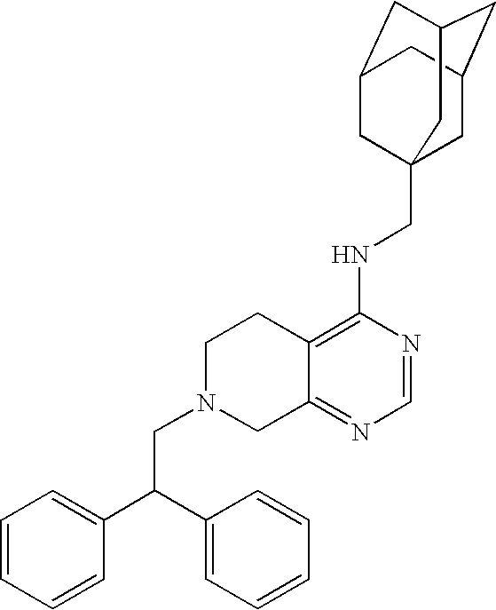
C12=C(NCC34CC5CC(CC(C3)C5)C4)N=CN=C1CN(CC(C1=CC=CC=C1)C1=CC=CC=C1)CC2
